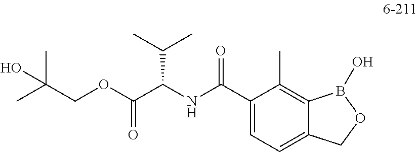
C1=C(C(NC(C(OCC(C)(C)O)=O)C(C)C)=O)C(C)=C2C(=C1)COB2O
